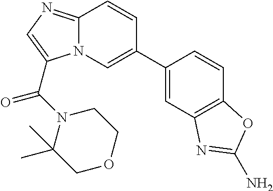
C1(C2=CN3C(=NC=C3C(=O)N3C(C)(C)COCC3)C=C2)=CC2=C(C=C1)OC(N)=N2
